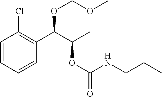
C1=CC=CC(C(C(OC(NCCC)=O)C)OCOC)=C1Cl
